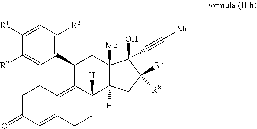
C1(C2=C([R2])C=C([R1])C([R2])=C2)C2=C3C(=CC(=O)CC3)CCC2([H])C2([H])C([Me])(C1)C(O)(C#C[Me])C([R8])([R7])C2
